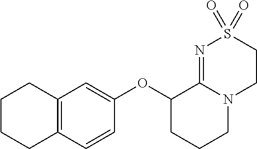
C1(OC2=CC3=C(C=C2)CCCC3)CCCN2C1=NS(=O)(=O)CC2
